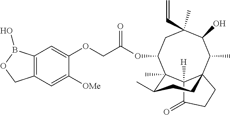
C12([H])C(=O)CCC13C(C)C(O)C(C)(C=C)CC(OC(COC1=CC4=C(C=C1[OMe])COB4O)=O)C2(C)C(C)CC3
